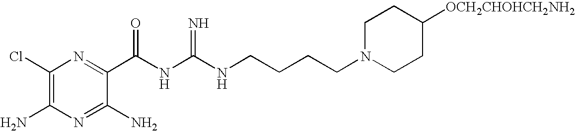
C1(Cl)=C(N)N=C(N)C(C(NC(NCCCCN2CCC([OCH2CHOHCH2NH2])CC2)=N)=O)=N1
